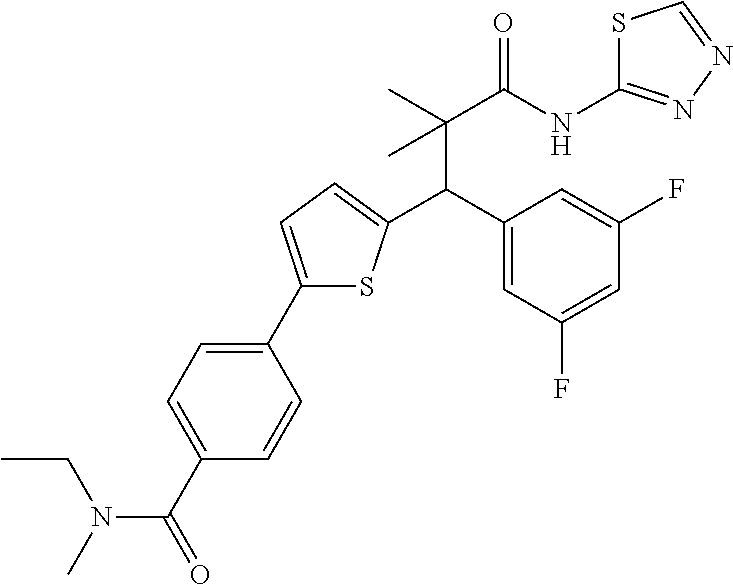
C1(C2=CC=C(C(C3=CC(F)=CC(F)=C3)C(C)(C(NC3=NN=CS3)=O)C)S2)=CC=C(C(=O)N(C)CC)C=C1
